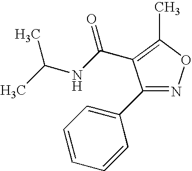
C1(C2=CC=CC=C2)=NOC(C)=C1C(NC(C)C)=O
